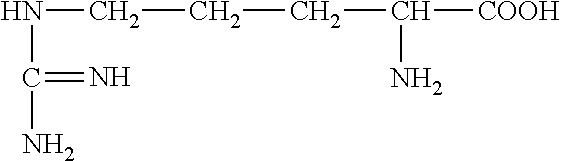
C(C(N)[COOH])CCNC(N)=N
